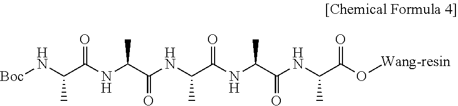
N([Boc])C(C(NC(C(NC(C(NC(C(NC(C(O[Wang-resin])=O)C)=O)C)=O)C)=O)C)=O)C
